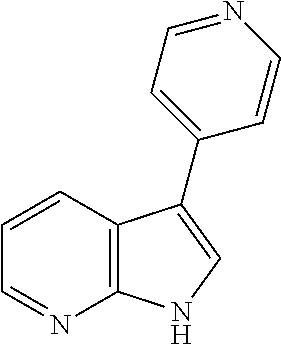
C12=C(C=CC=N1)C(C1=CC=NC=C1)=CN2
